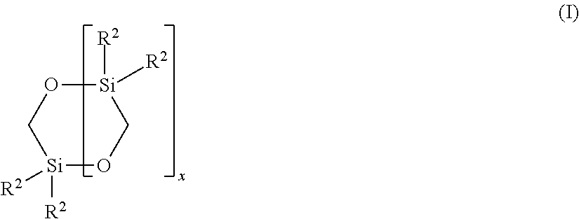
[Si]1([R2])([R2])OC[Si]([R2])([R2])OC1
